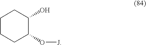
C1CCC(O[J])C(O)C1
